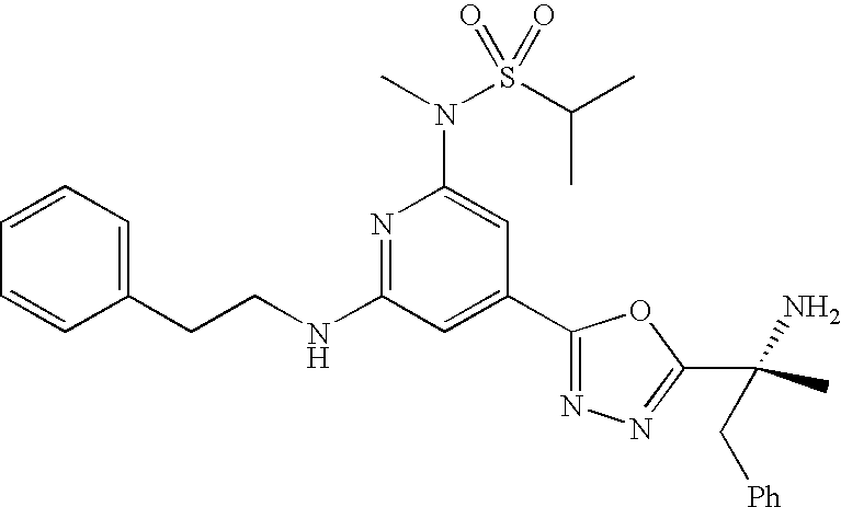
N1=C(NCCC2=CC=CC=C2)C=C(C2=NN=C(C(C)(N)C[Ph])O2)C=C1N(C)S(C(C)C)(=O)=O
